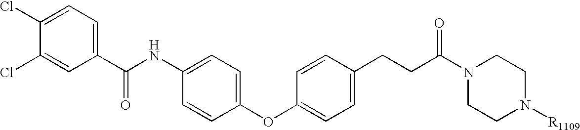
C1(Cl)=CC(C(NC2=CC=C(OC3=CC=C(CCC(N4CCN([R1109])CC4)=O)C=C3)C=C2)=O)=CC=C1Cl
